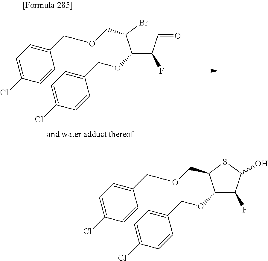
C1(OCC2=CC=C(Cl)C=C2)C(F)C(O)SC1COCC1=CC=C(Cl)C=C1.C(C(C=O)F)(C(Br)COCC1=CC=C(Cl)C=C1)OCC1=CC=C(Cl)C=C1
